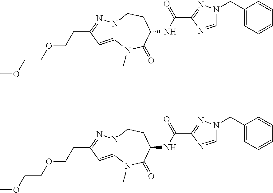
N12C(=CC(CCOCCOC)=N1)N(C)C(=O)C(NC(=O)C1=NN(CC3=CC=CC=C3)C=N1)CC2.N12C(=CC(CCOCCOC)=N1)N(C)C(=O)C(NC(=O)C1=NN(CC3=CC=CC=C3)C=N1)CC2
